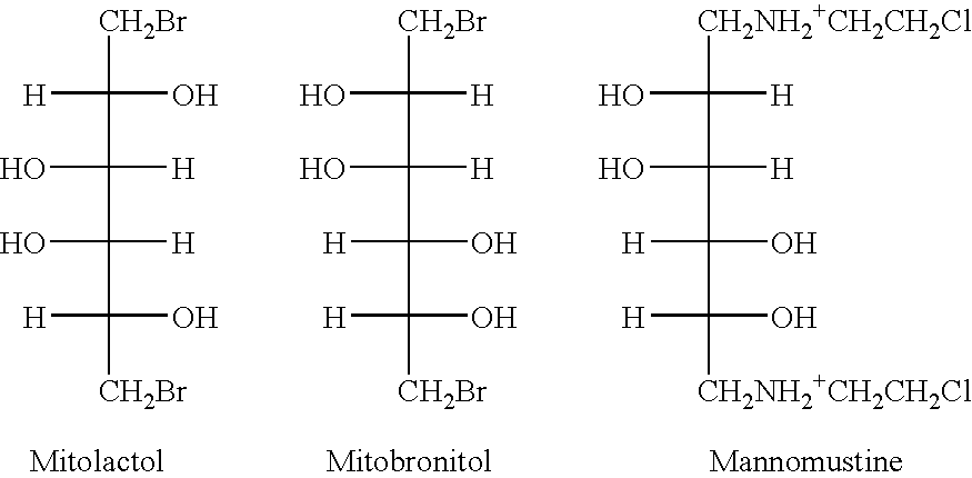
[CH2Br]C(O)([H])C([H])(O)C([H])(O)C(O)([H])[CH2Br].[CH2Br]C([H])(O)C([H])(O)C(O)([H])C(O)([H])[CH2Br].[CH2NH2+CH2CH2Cl]C([H])(O)C([H])(O)C(O)([H])C(O)([H])[CH2NH2+CH2CH2Cl]
